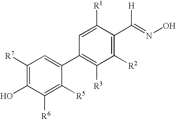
C1([R7])=C(O)C([R6])=C([R5])C(C2=C([R3])C([R2])=C(C(=NO)[H])C([R1])=C2)=C1
